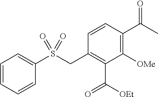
C1=CC=CC(S(CC2=C(C([OEt])=O)C([OMe])=C(C(C)=O)C=C2)(=O)=O)=C1
